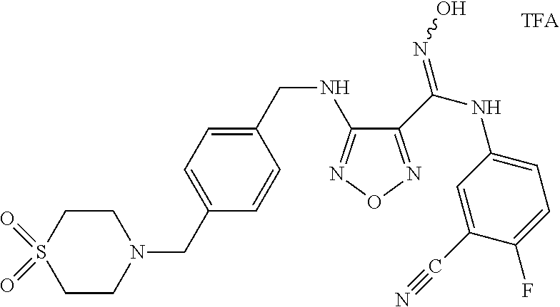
N1(CC2=CC=C(CNC3=NON=C3C(NC3=CC=C(F)C(C#N)=C3)=NO)C=C2)CCS(=O)(=O)CC1
